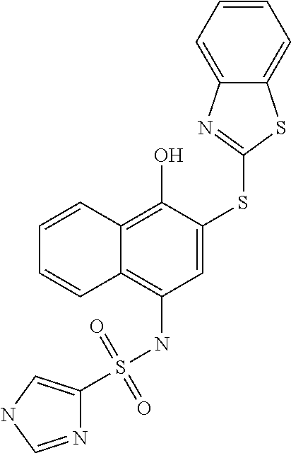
C1=CC2=C(O)C(SC3=NC4=CC=CC=C4S3)=CC(NS(=O)(=O)C3=CNC=N3)=C2C=C1
